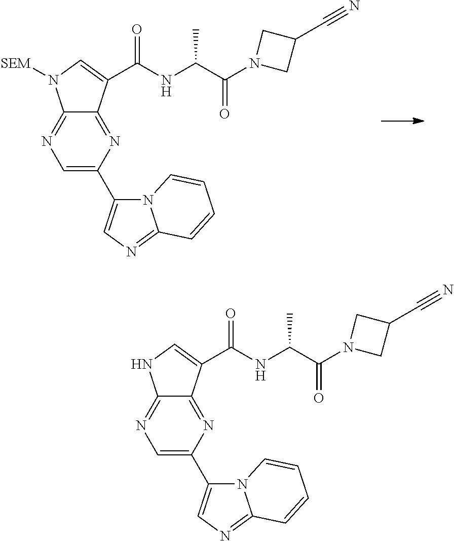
C1=C(C2=CN=C3N2C=CC=C3)N=C2C(=N1)N([SEM])C=C2C(NC(C(N1CC(C#N)C1)=O)C)=O.C1=C(C2=CN=C3N2C=CC=C3)N=C2C(=N1)NC=C2C(NC(C(N1CC(C#N)C1)=O)C)=O
